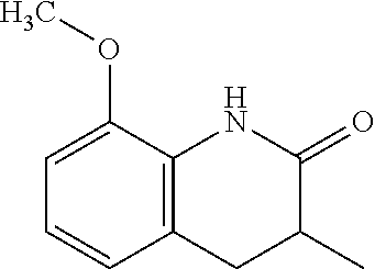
C12=C(C(OC)=CC=C1)NC(=O)C(C)C2
